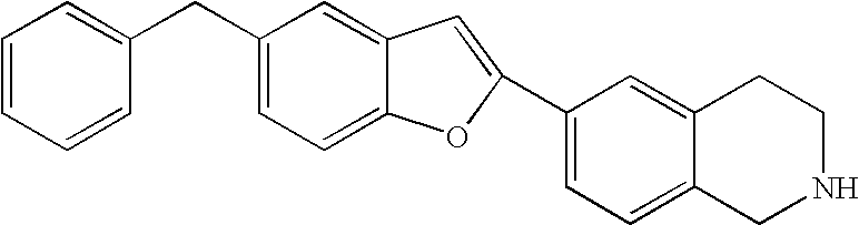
C1=CC=CC(CC2=CC=C3C(=C2)C=C(C2=CC=C4C(=C2)CCNC4)O3)=C1
